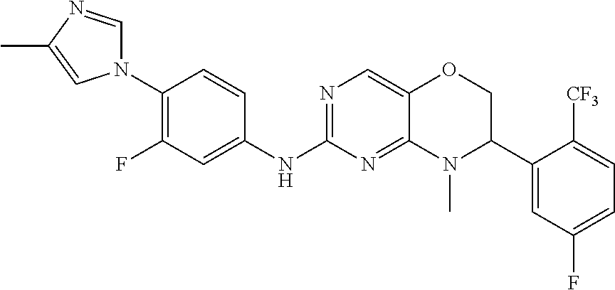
N1(C2=C(F)C=C(NC3=NC=C4C(=N3)N(C)C(C3=CC(F)=CC=C3[CF3])CO4)C=C2)C=NC(C)=C1
